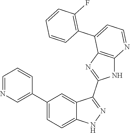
C1=NC=C(C2=CC=C3C(=C2)C(C2=NC4=C(N2)N=CC=C4C2=C(F)C=CC=C2)=NN3)C=C1
